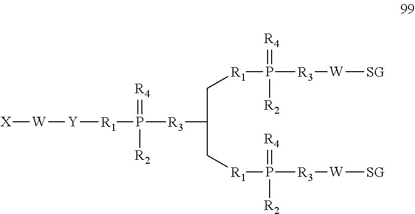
[X][W][Y][R1]P(=[R4])([R2])[R3]C(C[R1]P([R2])([R3][W][SG])=[R4])C[R1]P([R3][W][SG])(=[R4])[R2]
